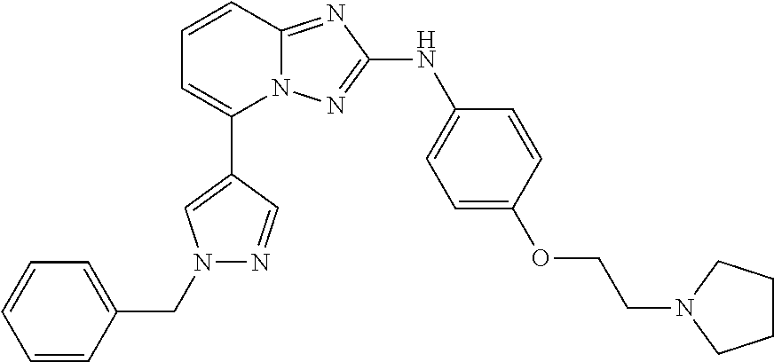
C1=CC2=NC(NC3=CC=C(OCCN4CCCC4)C=C3)=NN2C(C2=CN(CC3=CC=CC=C3)N=C2)=C1
